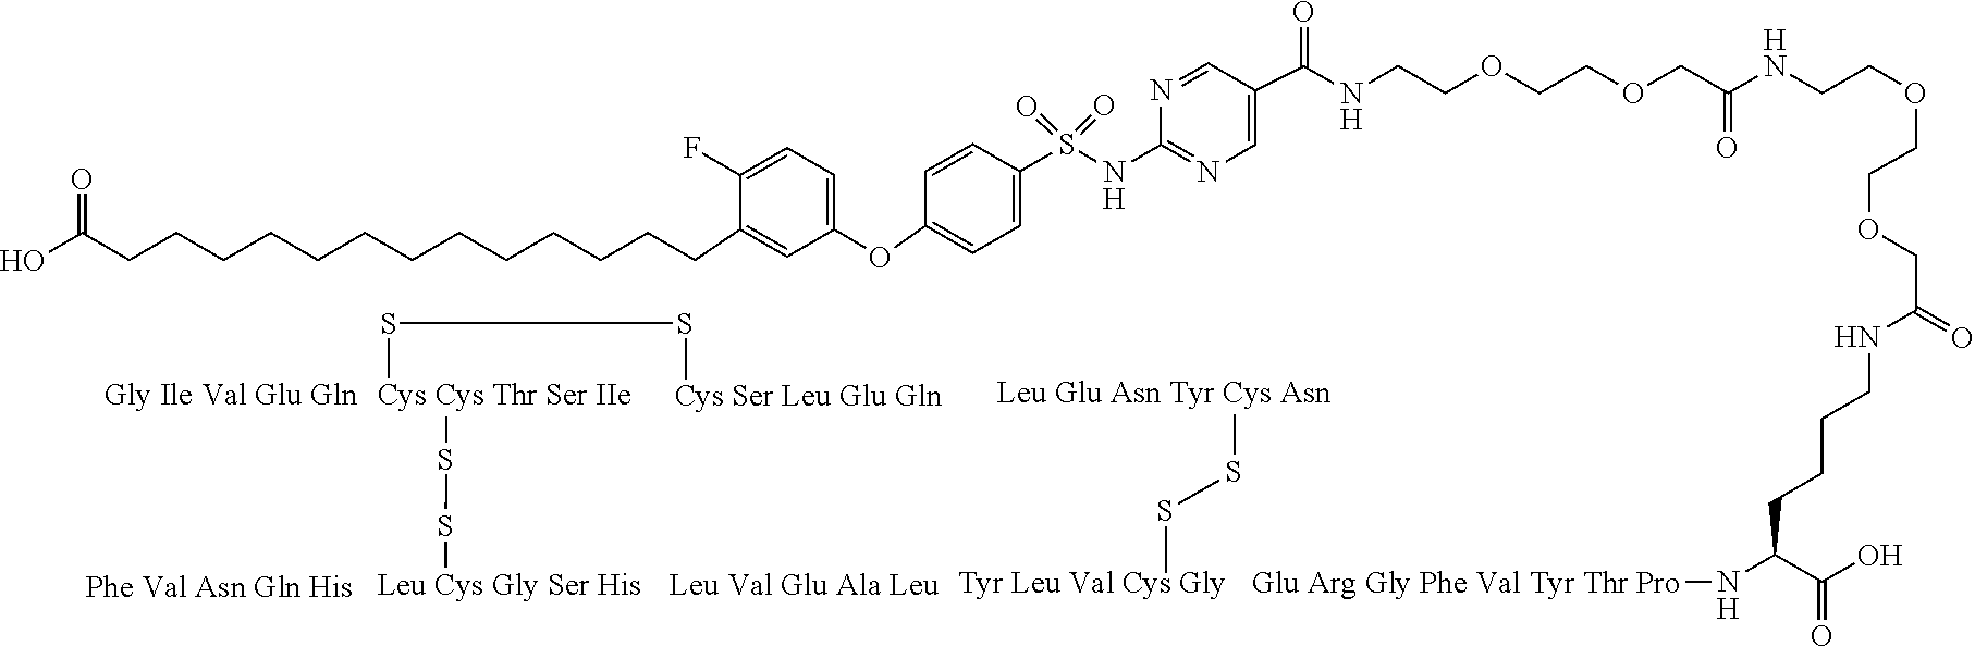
C1(CCCCCCCCCCCCCC(O)=O)=CC(OC2=CC=C(S(=O)(=O)NC3=NC=C(C(NCCOCCOCC(=O)NCCOCCOCC(NCCCCC(N[Glu Arg Gly Phe Val Tyr Thr Pro])C(=O)O)=O)=O)C=N3)C=C2)=CC=C1F.[Cys Cys Thr Ser IIe](SS[Leu Cys Gly Ser His])SS[Cys Ser Leu Glu Gln].[Leu Glu Asn Tyr Cys Asn]SS[Tyr Leu Val Cys Gly].[Leu Val Glu Ala Leu]
